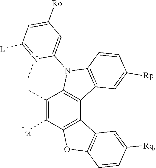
C1=C(N2C3=C(C4=C2C(C)=C([LA])C2=C4C4=C(O2)C=CC([Rq])=C4)C=C([Rp])C=C3)N(C)=C([L])C=C1[Ro]
